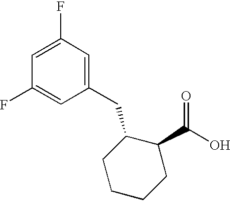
C(O)(=O)C1C(CC2=CC(F)=CC(F)=C2)CCCC1
